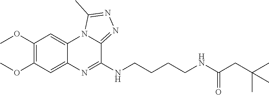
C1(OC)=C(OC)C=C2C(=C1)N1C(=NN=C1C)C(NCCCCNC(CC(C)(C)C)=O)=N2
